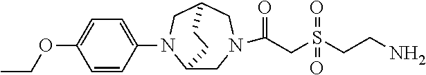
C1=CC(N2C3CN(C(CS(CCN)(=O)=O)=O)CC(C2)CC3)=CC=C1OCC
